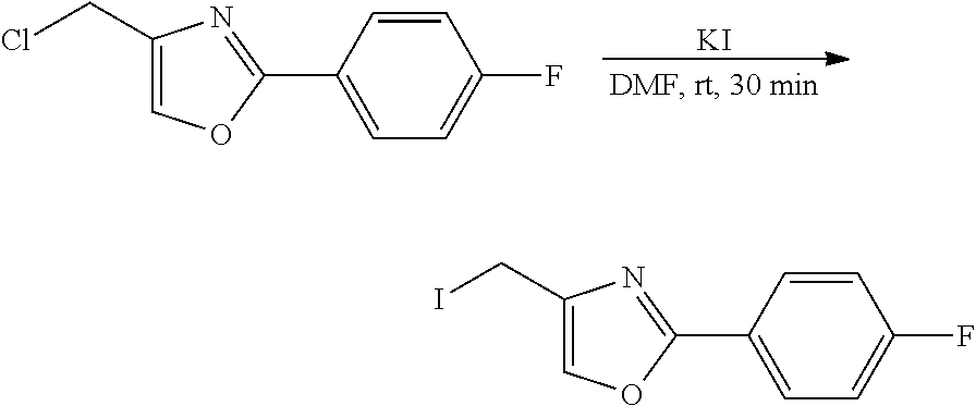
[KI].C1(CCl)=COC(C2=CC=C(F)C=C2)=N1.C1(CI)=COC(C2=CC=C(F)C=C2)=N1
